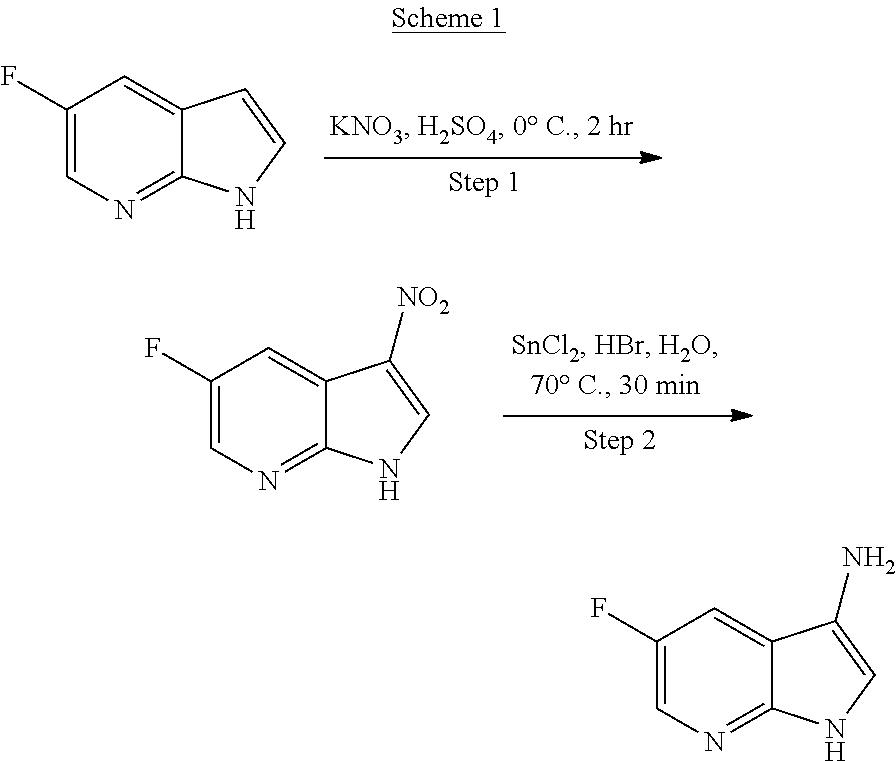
C1(F)=CN=C2C(=C1)C=CN2.C1(F)=CN=C2C(=C1)C([NO2])=CN2.C1(F)=CN=C2C(=C1)C(N)=CN2
